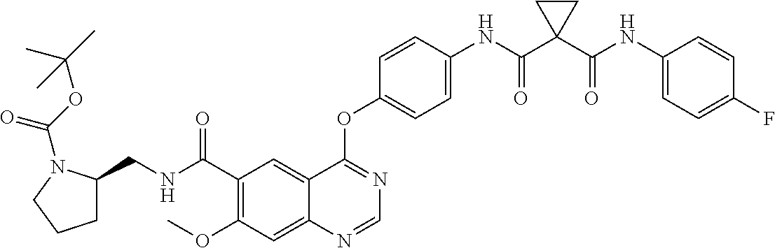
C12=CC(C(NCC3CCCN3C(OC(C)(C)C)=O)=O)=C(OC)C=C1N=CN=C2OC1=CC=C(NC(C2(C(NC3=CC=C(F)C=C3)=O)CC2)=O)C=C1
